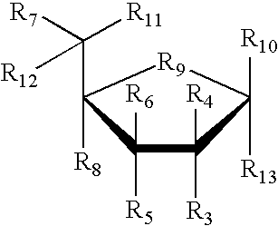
[R13]C1([R10])[R9]C([R8])(C([R7])([R12])[R11])C([R5])([R6])C1([R3])[R4]
